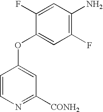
C1(F)=CC(N)=C(F)C=C1OC1=CC([CONH2])=NC=C1
